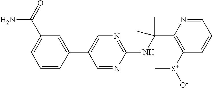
C1(NC(C2=C([S+]([O-])C)C=CC=N2)(C)C)=NC=C(C2=CC(C(=O)N)=CC=C2)C=N1
